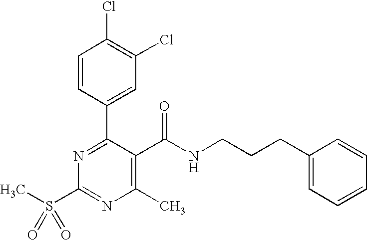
C1=CC(C2=NC(S(C)(=O)=O)=NC(C)=C2C(NCCCC2=CC=CC=C2)=O)=CC(Cl)=C1Cl
